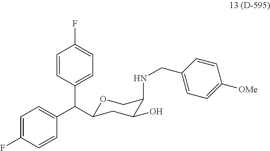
C1=CC(C(C2=CC=C(F)C=C2)C2OCC(NCC3=CC=C([OMe])C=C3)C(O)C2)=CC=C1F
